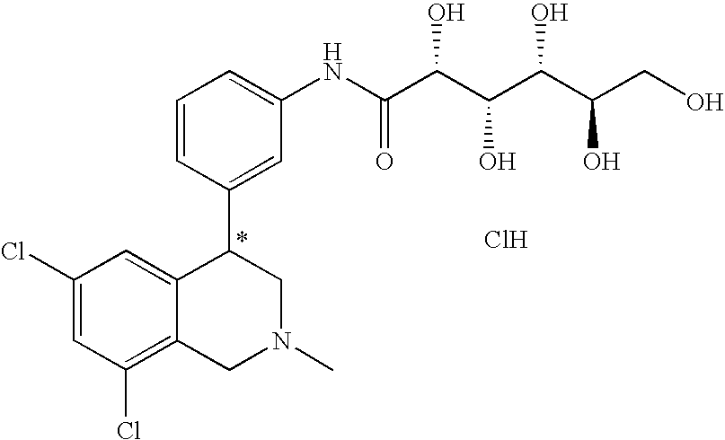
C1(Cl)=CC(Cl)=C2C(=C1)C(C1=CC(NC(C(C(C(C(CO)O)O)O)O)=O)=CC=C1)CN(C)C2.Cl
